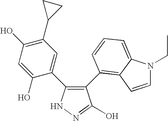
N1N=C(O)C(C2=C3C(=CC=C2)N(CC)C=C3)=C1C1=CC(C2CC2)=C(O)C=C1O
